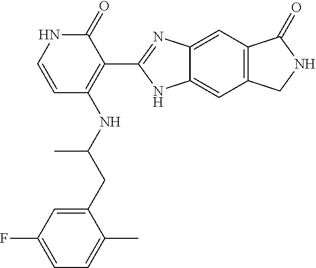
C1(=O)NC=CC(NC(CC2=CC(F)=CC=C2C)C)=C1C1=NC2=CC3=C(C=C2N1)CNC3=O
